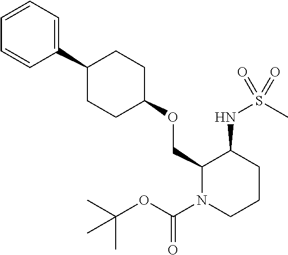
C1(COC2CCC(C3=CC=CC=C3)CC2)N(C(OC(C)(C)C)=O)CCCC1NS(C)(=O)=O
